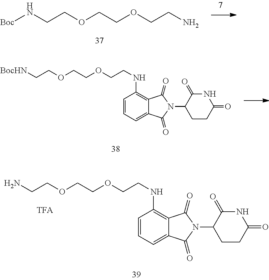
N(CCOCCOCCN)[Boc].NCCOCCOCCNC1=C2C(=CC=C1)C(=O)N(C1CCC(=O)NC1=O)C2=O.[BocHN]CCOCCOCCNC1=C2C(=CC=C1)C(=O)N(C1CCC(=O)NC1=O)C2=O
